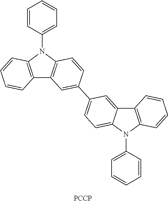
C1=CC(N2C3=C(C4=C2C=CC(C2=CC=C5C(=C2)C2=C(N5C5=CC=CC=C5)C=CC=C2)=C4)C=CC=C3)=CC=C1.[PCCP]
